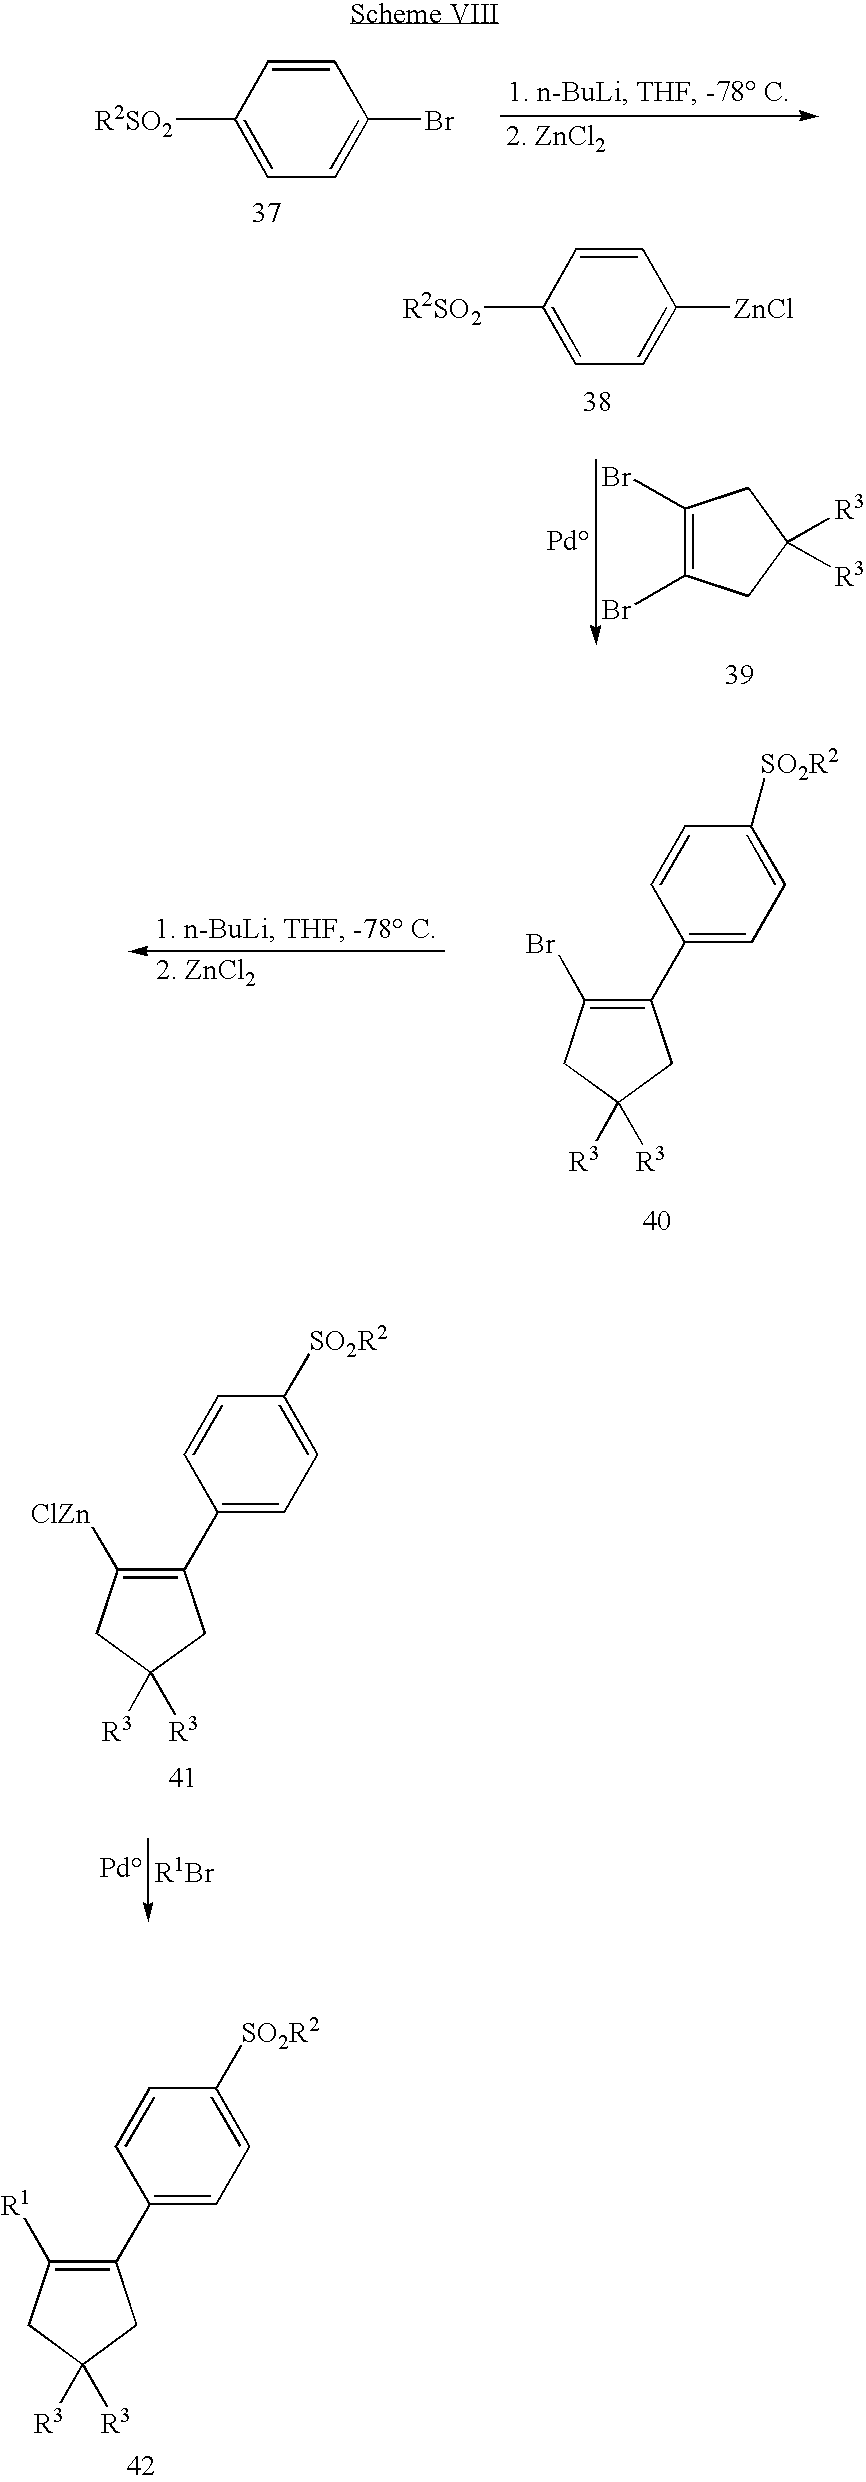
C1=CC(Br)=CC=C1[R2SO2].[2. ZnCl2].C1=CC([R2SO2])=CC=C1[ZnCl].[Pd].C1(Br)=C(Br)CC([R3])([R3])C1.C1C([R3])([R3])CC(C2=CC=C([SO2R2])C=C2)=C1[R1].[2. ZnCl2].C1C([R3])([R3])CC(C2=CC=C([SO2R2])C=C2)=C1Br.C1C([R3])([R3])CC(C2=CC=C([SO2R2])C=C2)=C1[ClZn]
